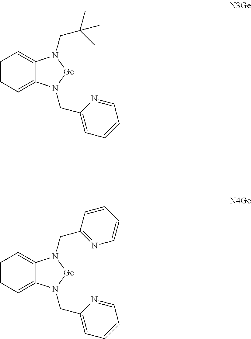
C1=CC=C2C(=C1)N(CC1=NC=CC=C1)[Ge]N2CC1=CC=CC=N1.C1=CC=C2C(=C1)N(CC(C)(C)C)[Ge]N2CC1=CC=CC=N1
